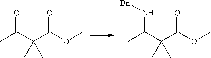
CC(C(C(OC)=O)(C)C)=O.CC(C(C(OC)=O)(C)C)N[Bn]
